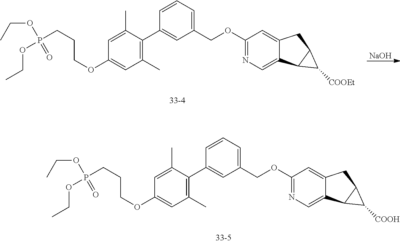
C1=C(C)C(C2=CC(COC3=NC=C4C(=C3)CC3C4C3[COOEt])=CC=C2)=C(C)C=C1OCCCP(OCC)(=O)OCC.[NaOH].C1=C(C)C(C2=CC(COC3=NC=C4C(=C3)CC3C4C3[COOH])=CC=C2)=C(C)C=C1OCCCP(OCC)(=O)OCC
